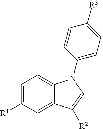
C1=C([R1])C=C2C(=C1)N(C1=CC=C([R3])C=C1)C(C)=C2[R2]
